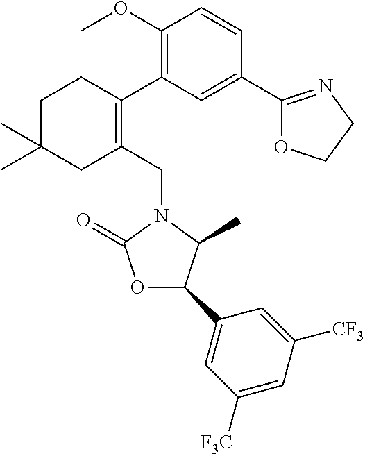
C1C(C)(C)CC(CN2C(=O)OC(C3=CC([F3C])=CC([CF3])=C3)C2C)=C(C2=C(OC)C=CC(C3=NCCO3)=C2)C1
